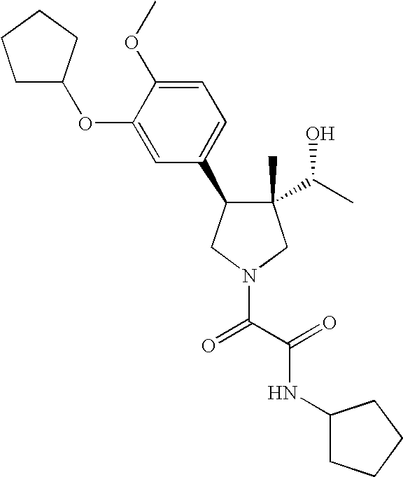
C1(C)(C(C)O)C(C2=CC=C(OC)C(OC3CCCC3)=C2)CN(C(C(=O)NC2CCCC2)=O)C1
